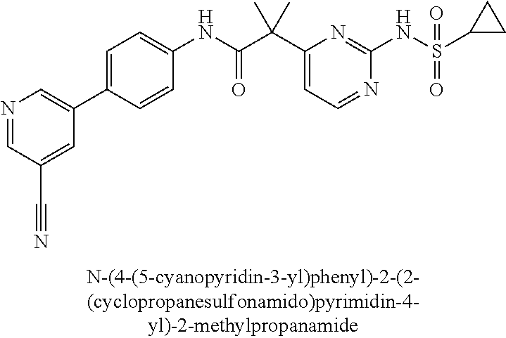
N1=CC=C(C(C(NC2=CC=C(C3=CN=CC(C#N)=C3)C=C2)=O)(C)C)N=C1NS(=O)(=O)C1CC1
